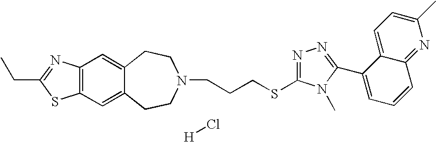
[H]Cl.C(C1=NC2=C(S1)C=C1C(=C2)CCN(CCCSC2=NN=C(C3=CC=CC4=NC(C)=CC=C43)N2C)CC1)C
